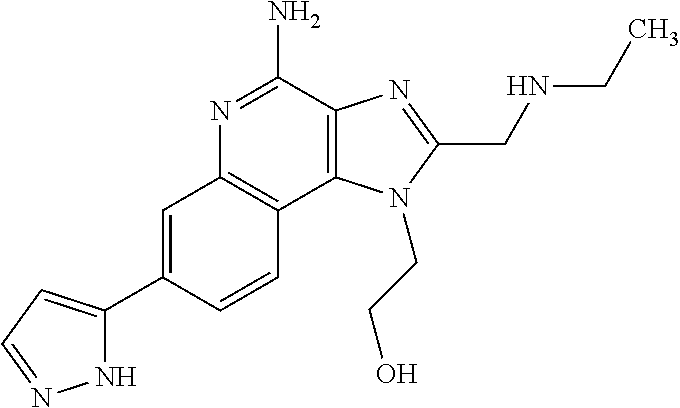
C1=C(C2=CC=NN2)C=CC2=C1N=C(N)C1=C2N(CCO)C(CNCC)=N1
